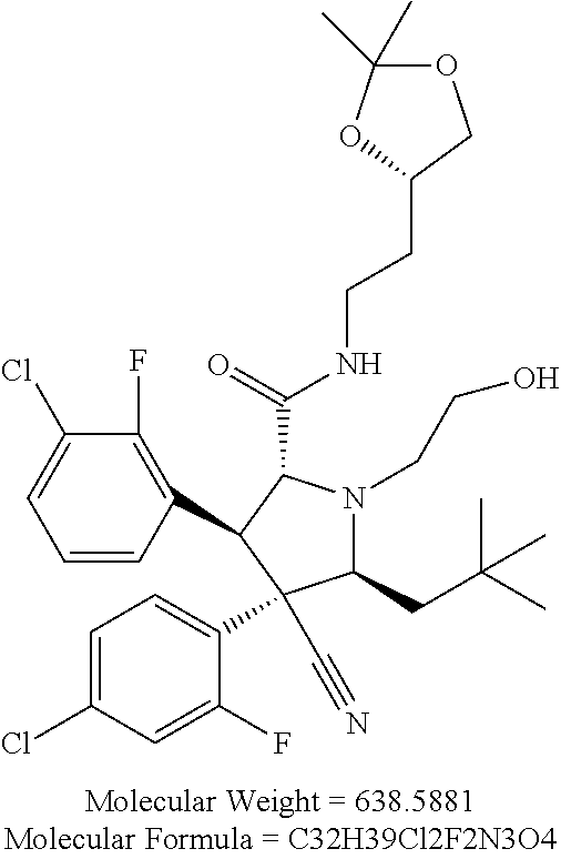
C1(C2C(C(=O)NCCC3COC(C)(C)O3)N(CCO)C(CC(C)(C)C)C2(C2=CC=C(Cl)C=C2F)C#N)=C(F)C(Cl)=CC=C1
